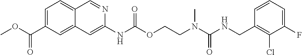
C1=CC(CNC(N(CCOC(NC2=CC3=CC(C(OC)=O)=CC=C3C=N2)=O)C)=O)=C(Cl)C(F)=C1
